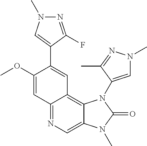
C12=NC=C3C(=C1C=C(C1=CN(C)N=C1F)C(OC)=C2)N(C1=CN(C)N=C1C)C(=O)N3C
